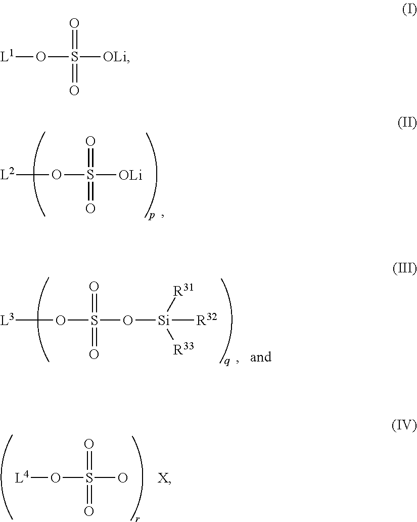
[L2]OS([OLi])(=O)=O.[L3]OS(O[Si]([R32])([R31])[R33])(=O)=O.[L4]OS(O)(=O)=O.[X].[L1]OS([OLi])(=O)=O
